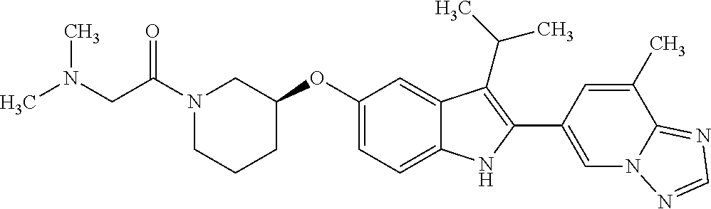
C1(OC2=CC=C3C(=C2)C(C(C)C)=C(C2=CN4C(=NC=N4)C(C)=C2)N3)CN(C(=O)CN(C)C)CCC1
